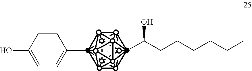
CC(CCCCCC)O.C1=CC(O)=CC=C1C
